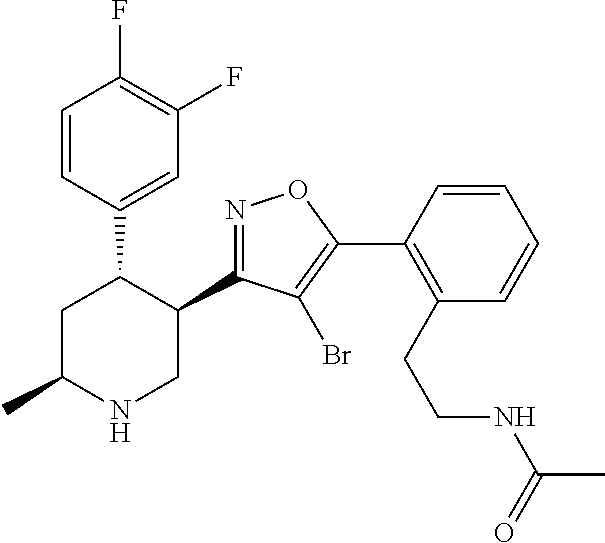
C1(C2=NOC(C3=C(CCNC(C)=O)C=CC=C3)=C2Br)C(C2=CC(F)=C(F)C=C2)CC(C)NC1
